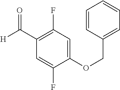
C1=CC(COC2=CC(F)=C(C([H])=O)C=C2F)=CC=C1
